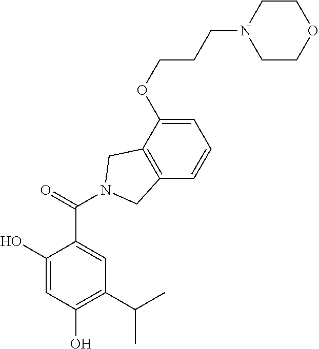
C1(O)=CC(O)=C(C(C)C)C=C1C(=O)N1CC2=C(C=CC=C2OCCCN2CCOCC2)C1
